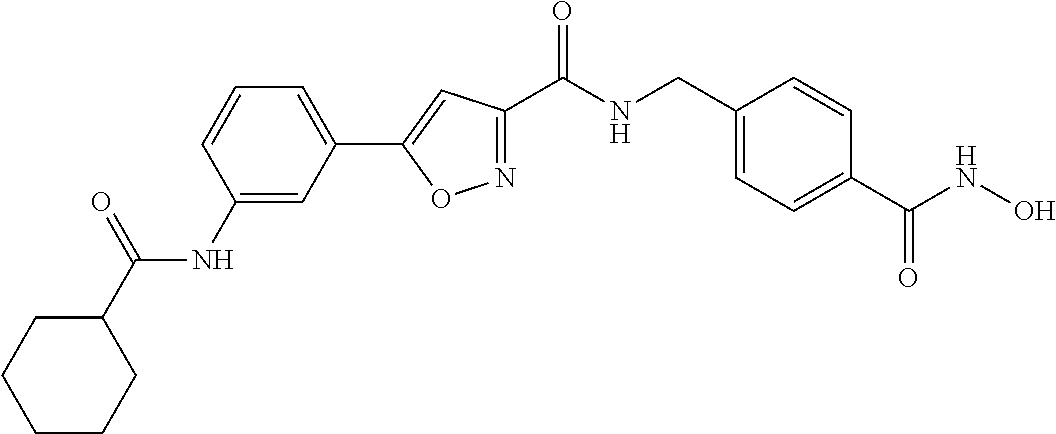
N1=C(C(=O)NCC2=CC=C(C(NO)=O)C=C2)C=C(C2=CC=CC(NC(C3CCCCC3)=O)=C2)O1
